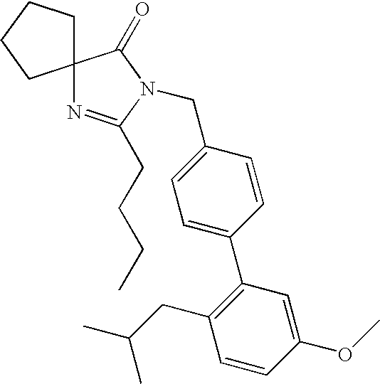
C1(CN2C(CCCC)=NC3(C2=O)CCCC3)=CC=C(C2=C(CC(C)C)C=CC(OC)=C2)C=C1
